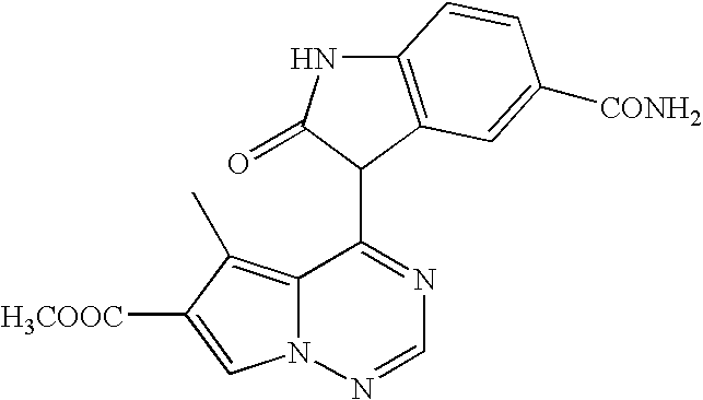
C12=C(C)C([H3COOC])=CN1N=CN=C2C1C(=O)NC2=C1C=C([CONH2])C=C2
